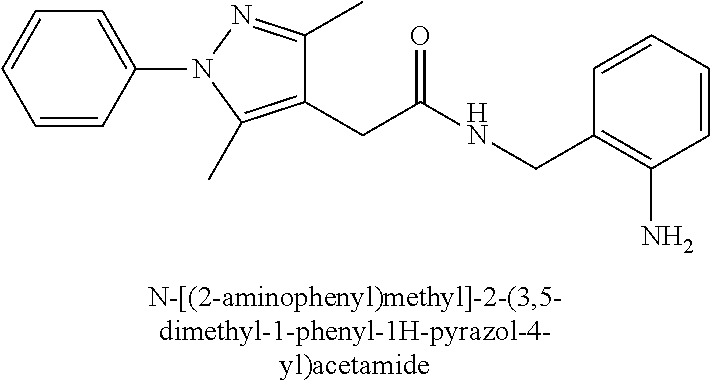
C1=CC(CNC(=O)CC2=C(C)N(C3=CC=CC=C3)N=C2C)=C(N)C=C1
